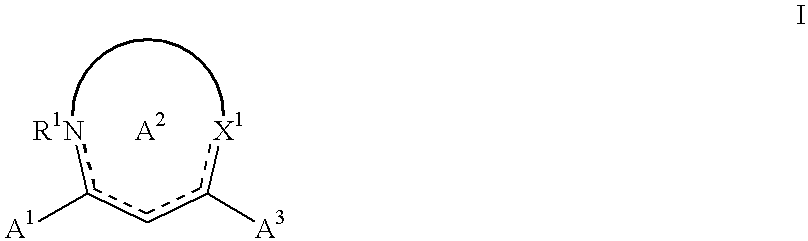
[R1N]c(cc([X1])[A3])[A1].[A2]
